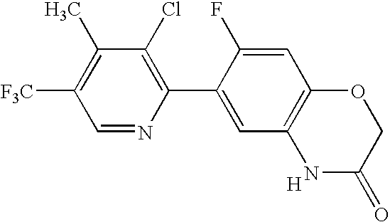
C1(Cl)=C(C2=CC3=C(C=C2F)OCC(=O)N3)N=CC([F3C])=C1C.[H]
